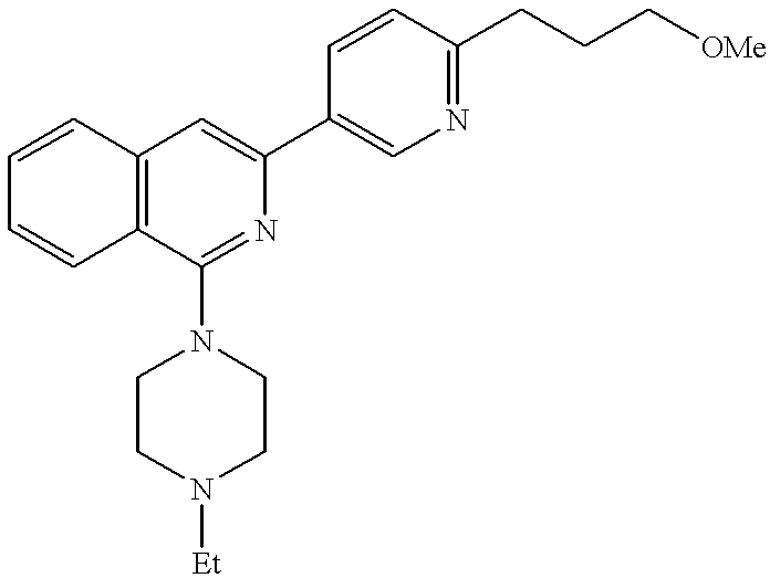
C12=C(C(N3CCN([Et])CC3)=NC(C3=CN=C(CCC[OMe])C=C3)=C1)C=CC=C2
